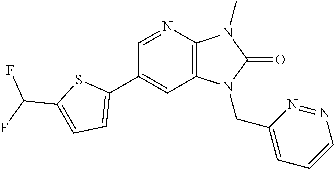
C1(C2=CC=C(C(F)F)S2)=CC2=C(N=C1)N(C)C(=O)N2CC1=CC=CN=N1
